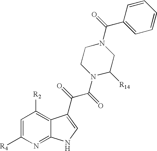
C1=C([R4])N=C2C(=C1[R2])C(C(=O)C(=O)N1C([R14])CN(C(=O)C3=CC=CC=C3)CC1)=CN2
